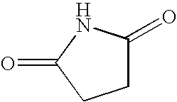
C1C(=O)NC(=O)C1
